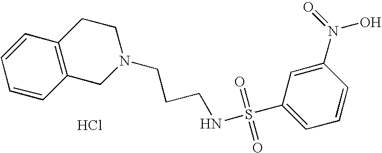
Cl.C1=CC2=C(C=C1)CCN(CCCNS(C1=CC=CC(N(O)=O)=C1)(=O)=O)C2
